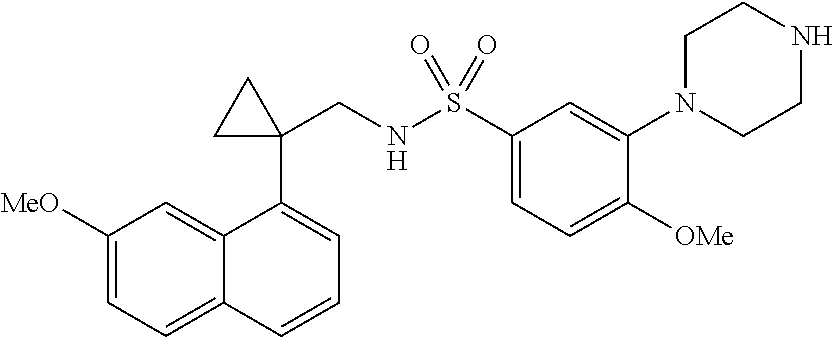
C1([MeO])=CC=C2C(=C1)C(C1(CNS(C3=CC=C([OMe])C(N4CCNCC4)=C3)(=O)=O)CC1)=CC=C2
